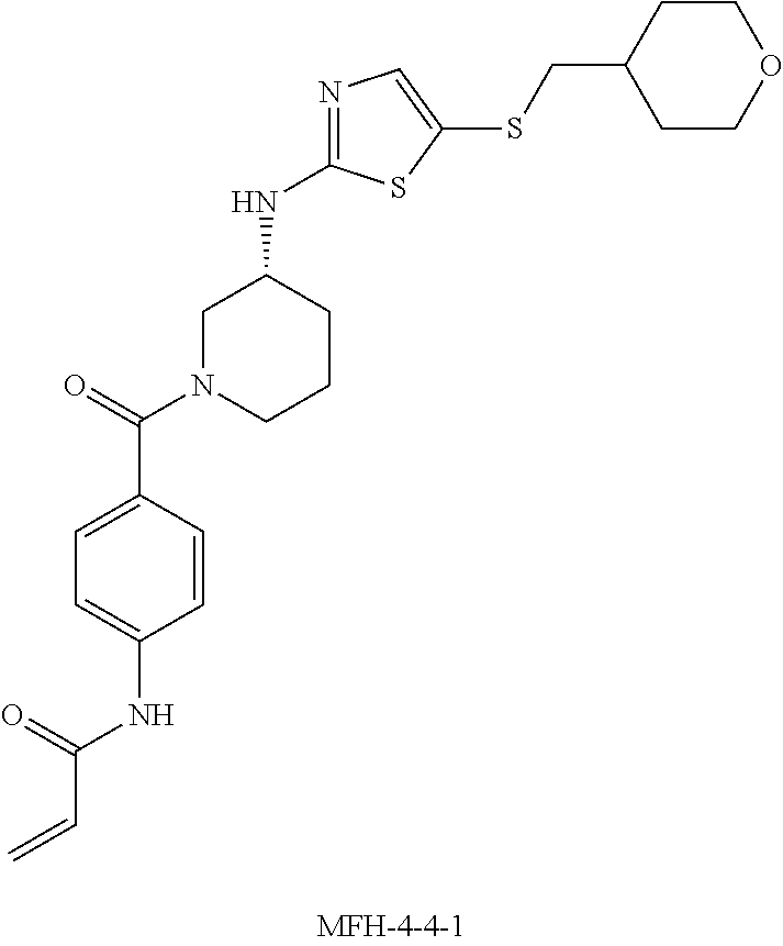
C=CC(NC1=CC=C(C(=O)N2CCCC(NC3=NC=C(SCC4CCOCC4)S3)C2)C=C1)=O
